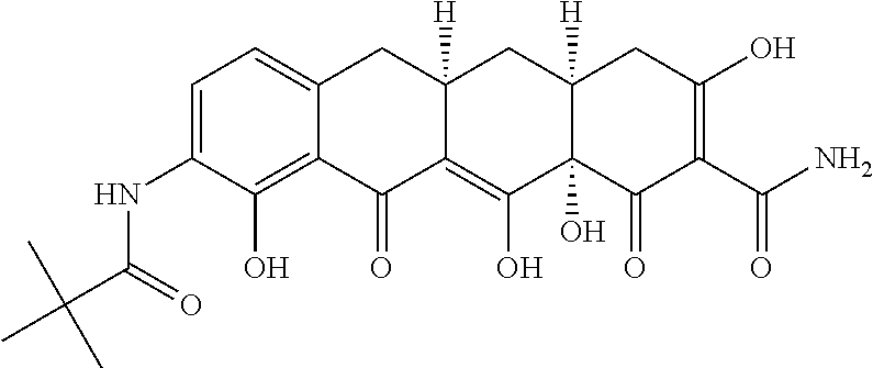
C1=C(NC(C(C)(C)C)=O)C(O)=C2C(=C1)CC1([H])C(=C(O)C3(O)C([H])(C1)CC(O)=C(C(N)=O)C3=O)C2=O
